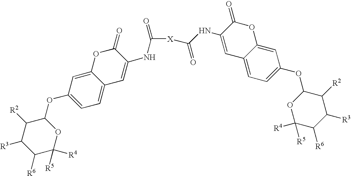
O1C(OC2=CC=C3C(=C2)OC(=O)C(NC(=O)[X]C(NC2=CC4=CC=C(OC5OC([R4])([R5])C([R6])C([R3])C5[R2])C=C4OC2=O)=O)=C3)C([R2])C([R3])C([R6])C1([R4])[R5]
